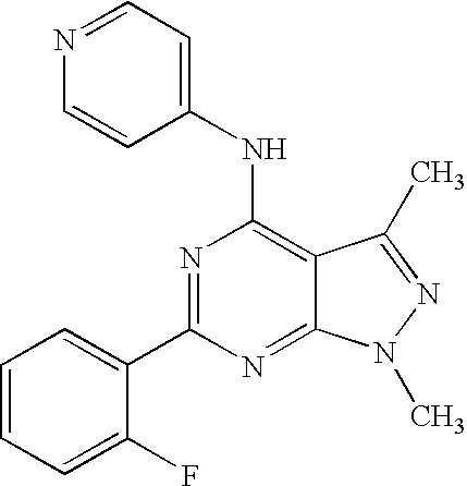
C1=CC=C(F)C(C2=NC(NC3=CC=NC=C3)=C3C(=N2)N(C)N=C3C)=C1
